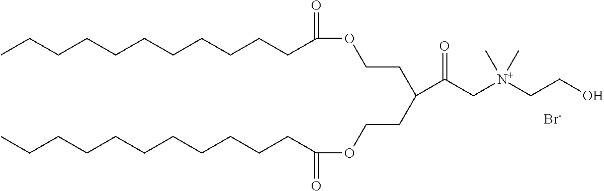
CCCCCCCCCCCC(OCCC(CCOC(=O)CCCCCCCCCCC)C(C[N+](CCO)(C)C)=O)=O.[Br-]
